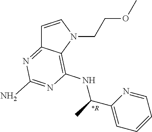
C1=CN(CCOC)C2=C(NC(C3=CC=CC=N3)C)N=C(N)N=C12
